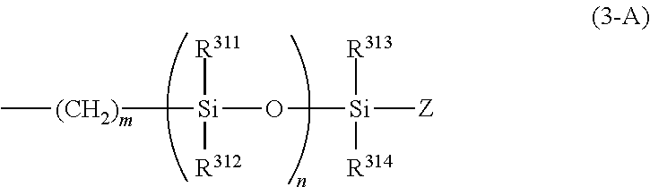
C[(CH2)][Si]([R311])([R312])O[Si]([R313])([R314])[Z].[m]
